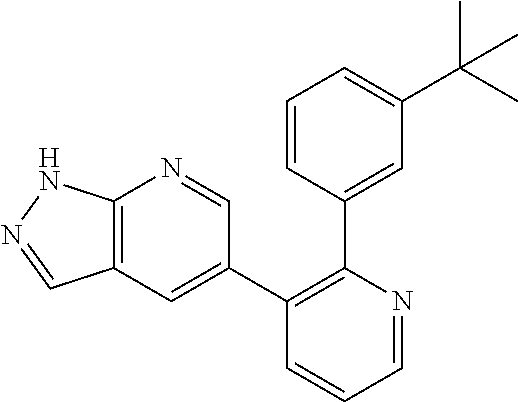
C12=C(C=C(C3=C(C4=CC(C(C)(C)C)=CC=C4)N=CC=C3)C=N1)C=NN2
